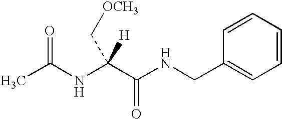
CC(NC(C(NCC1=CC=CC=C1)=O)(C[OCH3])[H])=O
